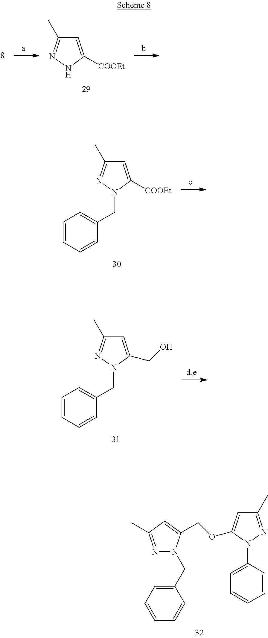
C1(CN2N=C(C)C=C2COC2=CC(C)=NN2C2=CC=CC=C2)=CC=CC=C1.C1=C([COOEt])NN=C1C.C1=CC=CC(CN2N=C(C)C=C2[COOEt])=C1.C1=CC=CC(CN2N=C(C)C=C2CO)=C1
